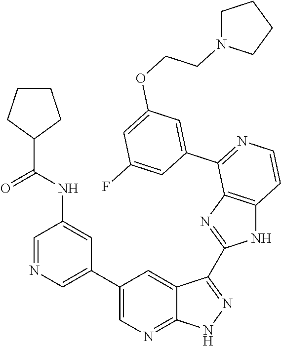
C1=NC=C(C2=CN=C3C(=C2)C(C2=NC4=C(N2)C=CN=C4C2=CC(OCCN4CCCC4)=CC(F)=C2)=NN3)C=C1NC(C1CCCC1)=O
